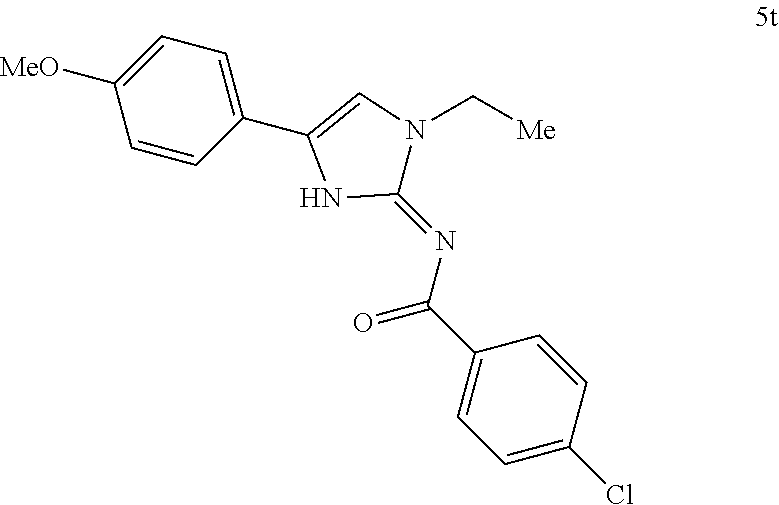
C1([MeO])=CC=C(C2=CN(C[Me])C(=NC(C3=CC=C(Cl)C=C3)=O)N2)C=C1
